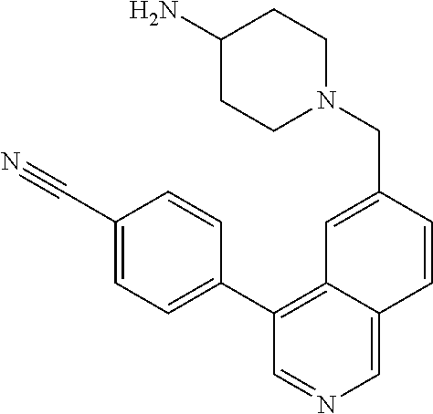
C1(C#N)=CC=C(C2=C3C(=CN=C2)C=CC(CN2CCC(N)CC2)=C3)C=C1
